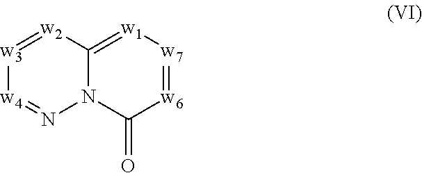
[w3]1=[w2]C2=[w1][w7]=[w6]C(=O)N2N=[w4]1
